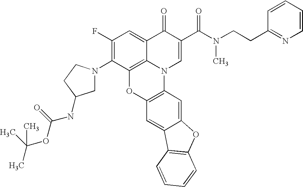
C12=C3C(=CC(F)=C1N1CC(NC(OC(C)(C)C)=O)CC1)C(=O)C(C(=O)N(CCC1=NC=CC=C1)C)=CN3C1=C(O2)C=C2C(=C1)OC1=C2C=CC=C1
